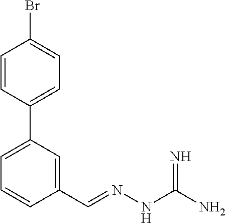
C1=CC(C2=CC=CC(C=NNC(N)=N)=C2)=CC=C1Br
